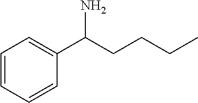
C1=CC=CC(C(CCCC)N)=C1
